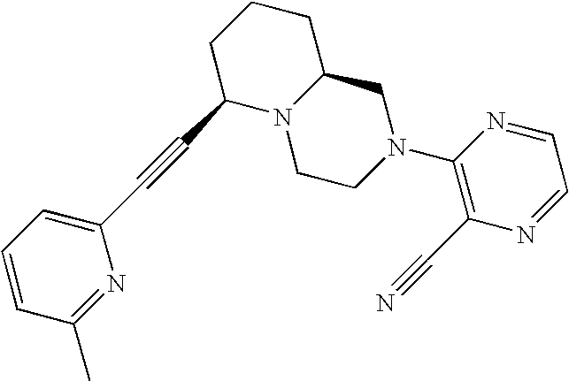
C1=CC(C)=NC(C#CC2N3C(CCC2)CN(C2=C(C#N)N=CC=N2)CC3)=C1
